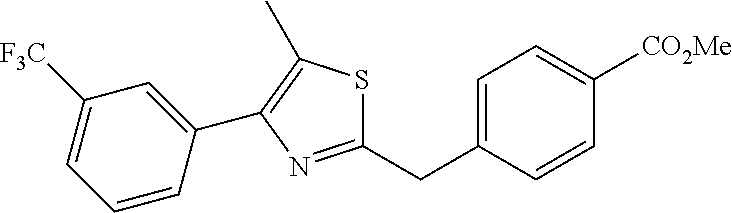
C1=C(CC2=NC(C3=CC([F3C])=CC=C3)=C(C)S2)C=CC([CO2Me])=C1
